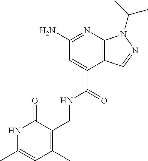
C(C1=CC(N)=NC2=C1C=NN2C(C)C)(=O)NCC1=C(C)C=C(C)NC1=O
